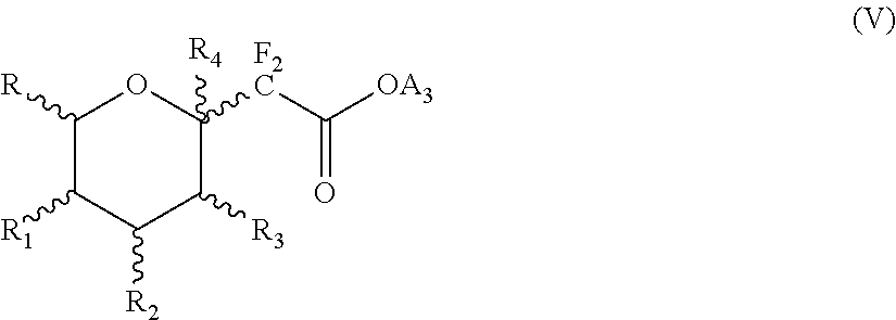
C1([R])C([R1])C([R2])C([R3])C([F2C]C([OA3])=O)([R4])O1
